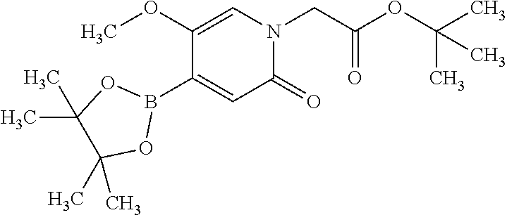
C1(OC)=CN(CC(OC(C)(C)C)=O)C(=O)C=C1B1OC(C)(C)C(C)(C)O1
